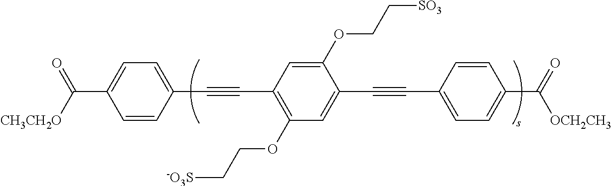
C1=CC(C#CC2=C(OCC[-O3S])C=C(C#CC3=CC=C(C([OCH2CH3])=O)C=C3)C(OCC[SO3])=C2)=CC=C1C([CH3CH2O])=O
